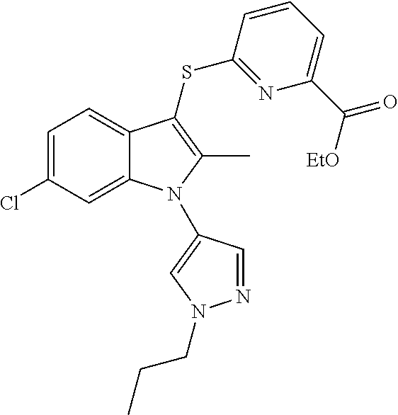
C1=C(Cl)C=C2C(=C1)C(SC1=NC(C([EtO])=O)=CC=C1)=C(C)N2C1=CN(CCC)N=C1
